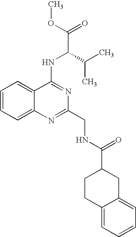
C1=CC=C2C(=C1)C(NC(C(C)C)C(OC)=O)=NC(CNC(C1CC3=CC=CC=C3CC1)=O)=N2
